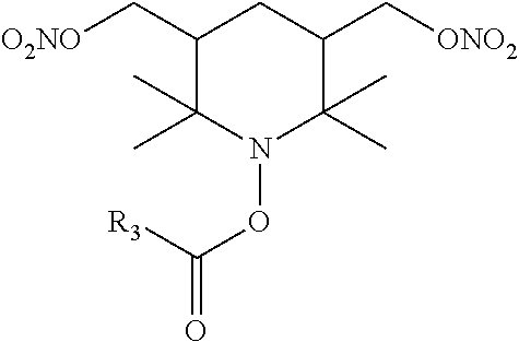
O(C(=O)[R3])N1C(C)(C)C(C[O2NO])CC(C[ONO2])C1(C)C
